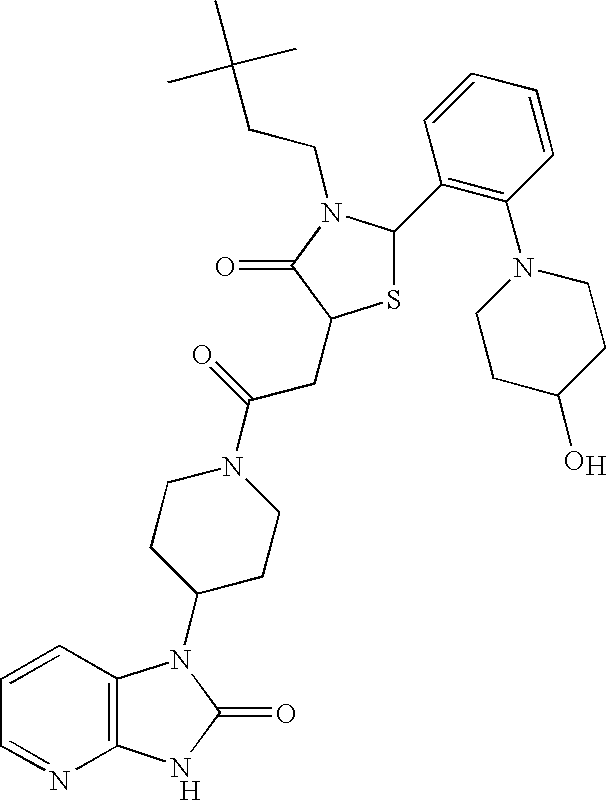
[H].C12=C(C=CC=N1)N(C1CCN(C(=O)CC3SC(C4=C(N5CCC(O)CC5)C=CC=C4)N(CCC(C)(C)C)C3=O)CC1)C(=O)N2.[H]
